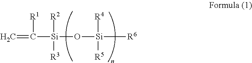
C=C([Si](O[Si]([R6])([R4])[R5])([R2])[R3])[R1]
